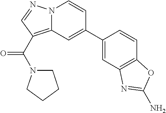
N12C(=C(C(N3CCCC3)=O)C=N1)C=C(C1=CC3=C(C=C1)OC(N)=N3)C=C2
